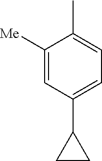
C1([Me])=CC(C2CC2)=CC=C1C
